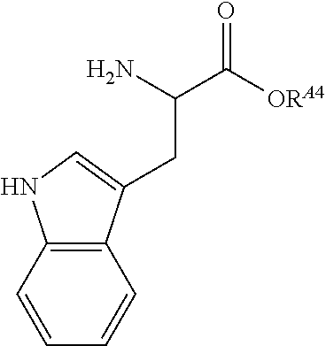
C1=CC=CC2=C1NC=C2CC(N)C([ORA4])=O
